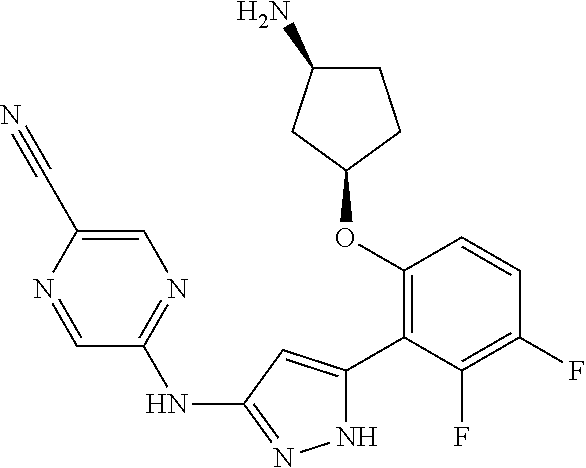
C1(OC2=C(C3=CC(NC4=NC=C(C#N)N=C4)=NN3)C(F)=C(F)C=C2)CCC(N)C1
